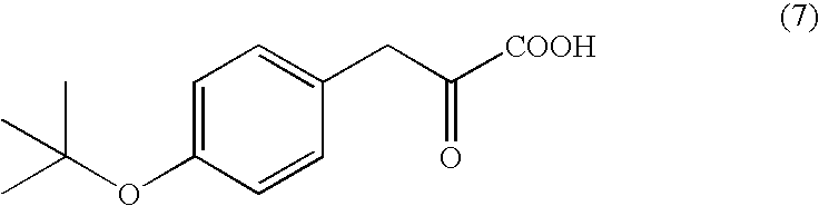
C1=C(OC(C)(C)C)C=CC(CC([COOH])=O)=C1
